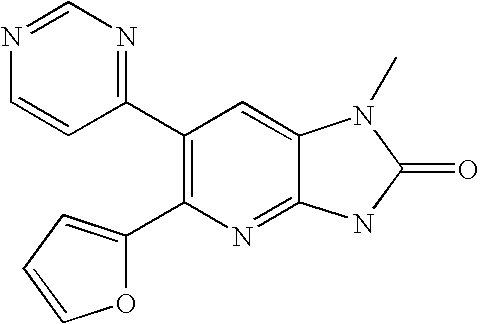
C1(C2=NC=NC=C2)=C(C2=CC=CO2)N=C2C(=C1)N(C)C(=O)N2
